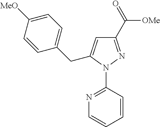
N1=C(N2N=C(C(=O)[OMe])C=C2CC2=CC=C([MeO])C=C2)C=CC=C1
